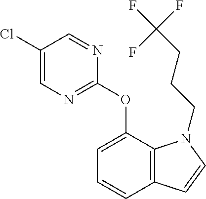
C1(Cl)=CN=C(OC2=CC=CC3=C2N(CCCC(F)(F)F)C=C3)N=C1
